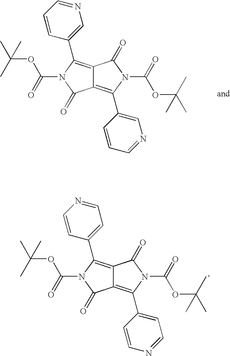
C12=C(C3=CN=CC=C3)N(C(=O)OC(C)(C)C)C(=O)C1=C(C1=CN=CC=C1)N(C(=O)OC(C)(C)C)C2=O.C12=C(C3=CC=NC=C3)N(C(=O)OC(C)(C)C)C(=O)C1=C(C1=CC=NC=C1)N(C(=O)OC(C)(C)C)C2=O
